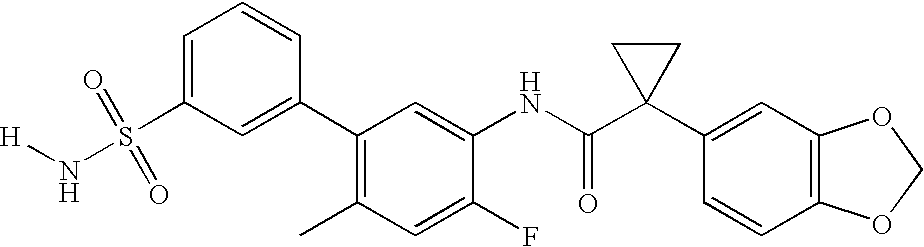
C1(C2=C(C)C=C(F)C(NC(C3(C4=CC5=C(C=C4)OCO5)CC3)=O)=C2)=CC(S(N[H])(=O)=O)=CC=C1
